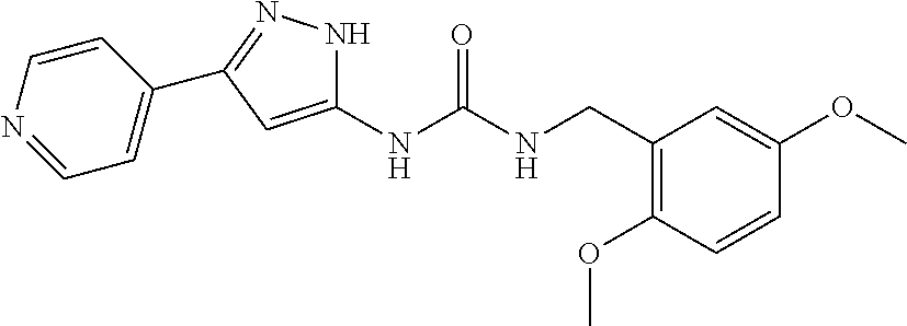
C1(NC(NCC2=C(OC)C=CC(OC)=C2)=O)=CC(C2=CC=NC=C2)=NN1
